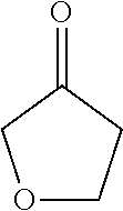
O1CCC(=O)C1
